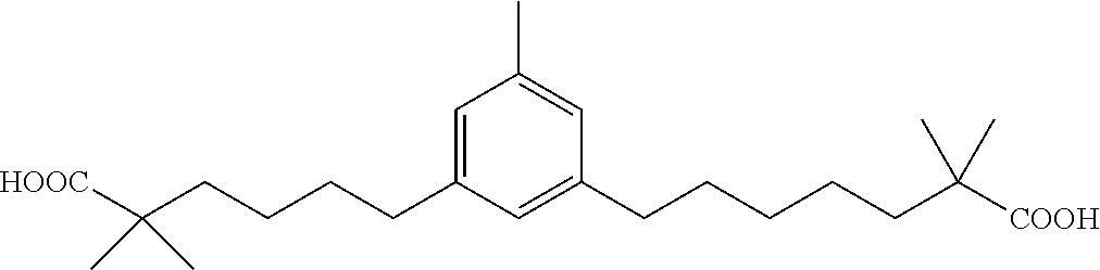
C1(CCCCC(C)(C)[HOOC])=CC(C)=CC(CCCCCC(C)(C)[COOH])=C1
